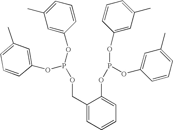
C1=CC=C(OP(OC2=CC(C)=CC=C2)OC2=CC(C)=CC=C2)C(COP(OC2=CC(C)=CC=C2)OC2=CC(C)=CC=C2)=C1
